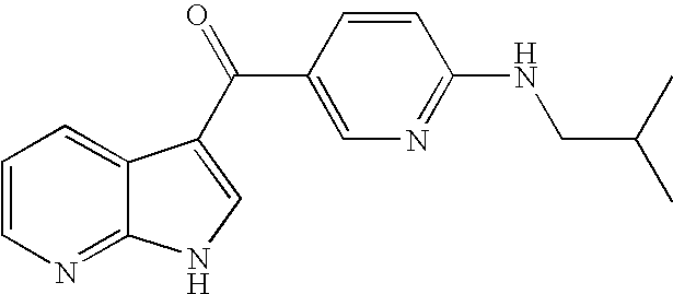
C1=CN=C2C(=C1)C(C(C1=CN=C(NCC(C)C)C=C1)=O)=CN2
